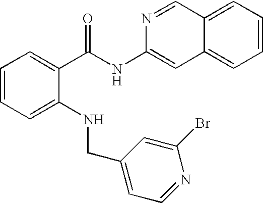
C1=C(NCC2=CC=NC(Br)=C2)C(C(NC2=CC3=CC=CC=C3C=N2)=O)=CC=C1
